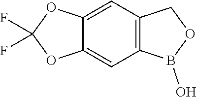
C12=CC3=C(C=C1OC(F)(F)O2)B(O)OC3
